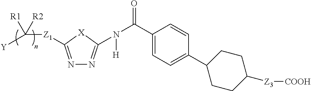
[Y]C([Z1]C1=NN=C(N([H])C(C2=CC=C(C3CCC([Z3][COOH])CC3)C=C2)=O)[X]1)([R1])[R2]
